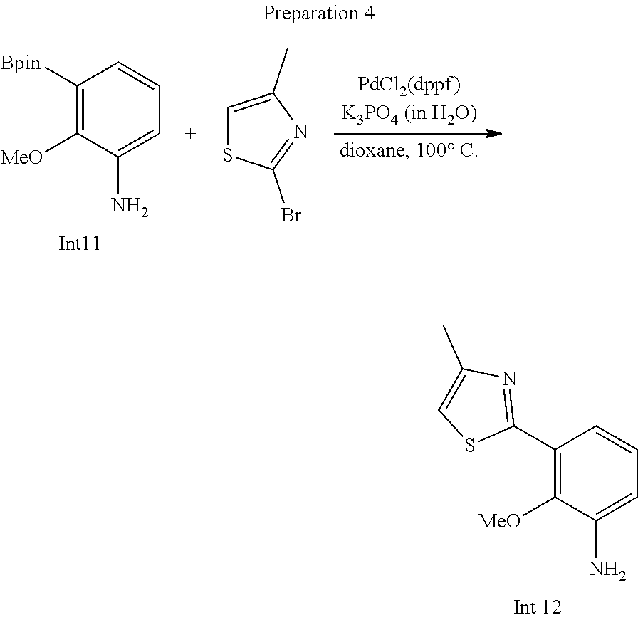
C1(C2=NC(C)=CS2)=C([MeO])C(N)=CC=C1.C1([Bpin])=C([MeO])C(N)=CC=C1.C1=C(C)N=C(Br)S1
